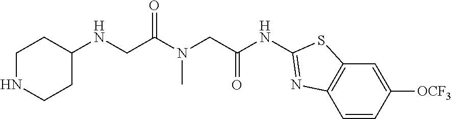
C1=CC([OCF3])=CC2=C1N=C(NC(CN(C(CNC1CCNCC1)=O)C)=O)S2
